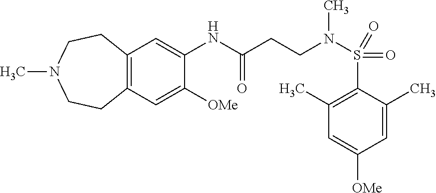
C1(NC(=O)CCN(S(C2=C(C)C=C([OMe])C=C2C)(=O)=O)C)=CC2=C(C=C1[OMe])CCN(C)CC2
